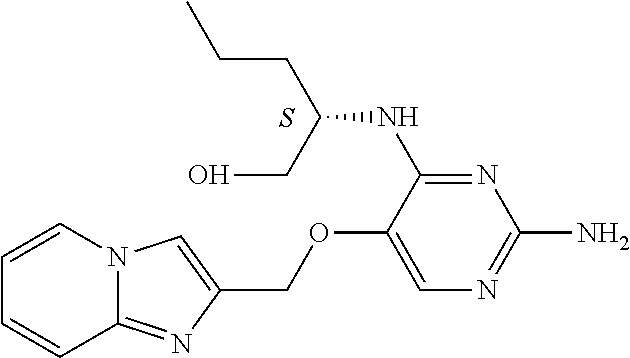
S.N1=C(NC(CCC)CO)C(OCC2=CN3C(=N2)C=CC=C3)=CN=C1N
